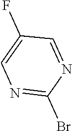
N1=C(Br)N=CC(F)=C1
